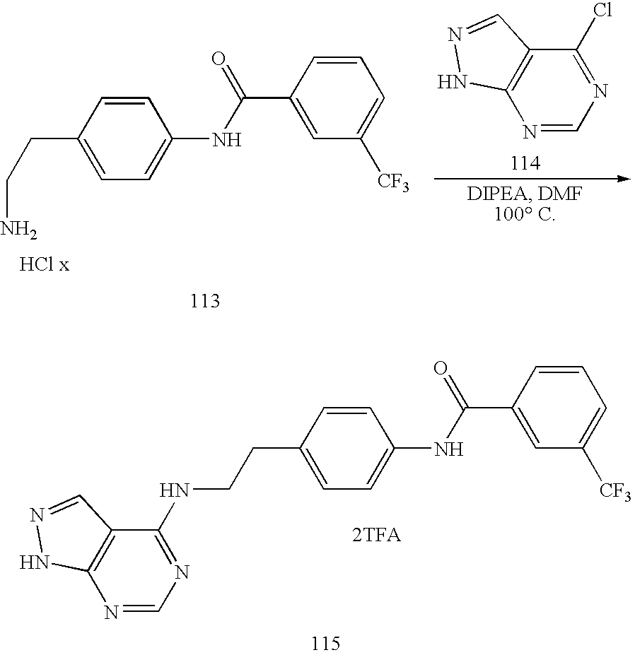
C1=C(NC(C2=CC([CF3])=CC=C2)=O)C=CC(CCN)=C1.N1=CN=C(Cl)C2=C1NN=C2.C1=C(NC(C2=CC([CF3])=CC=C2)=O)C=CC(CCNC2=NC=NC3=C2C=NN3)=C1.[2TFA]
